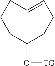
C1(O[TG])CCCC=CCC1
